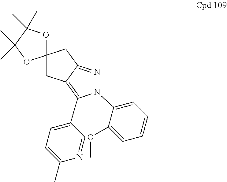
C1C2=C(C3=CC=C(C)N=C3)N(C3=CC=CC=C3OC)N=C2CC12OC(C)(C)C(C)(C)O2
